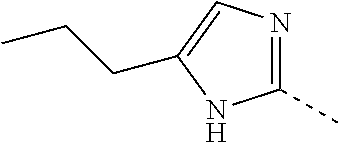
N1=C(C)NC(CCC)=C1
